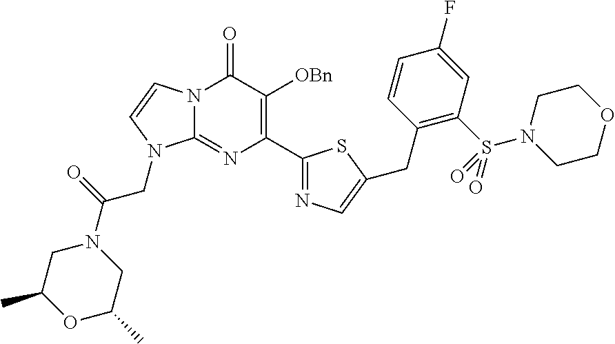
N12C(=NC(C3=NC=C(CC4=C(S(=O)(N5CCOCC5)=O)C=C(F)C=C4)S3)=C([OBn])C1=O)N(CC(=O)N1CC(C)OC(C)C1)C=C2
